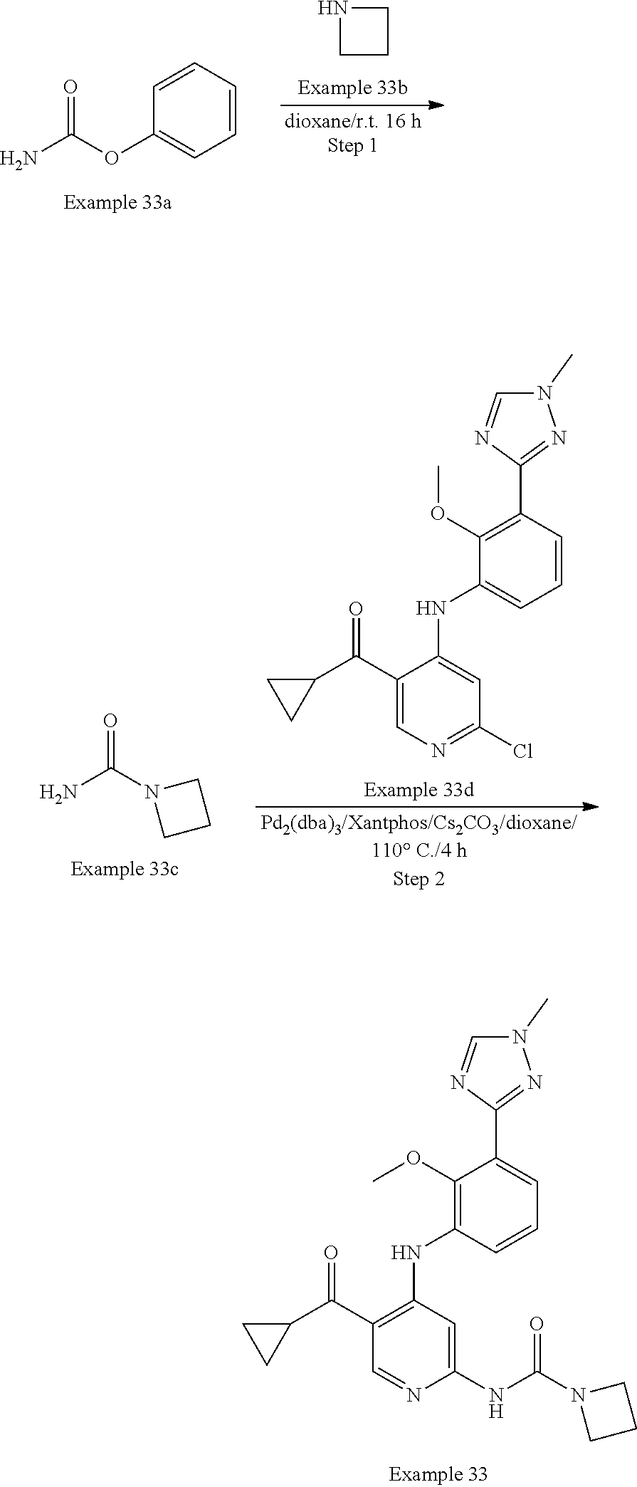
N1(C)C=NC(C2=CC=CC(NC3=C(C(C4CC4)=O)C=NC(NC(=O)N4CCC4)=C3)=C2OC)=N1.NC(OC1=CC=CC=C1)=O.N1CCC1.N1(C(N)=O)CCC1.N1(C)C=NC(C2=C(OC)C(NC3=CC(Cl)=NC=C3C(C3CC3)=O)=CC=C2)=N1
